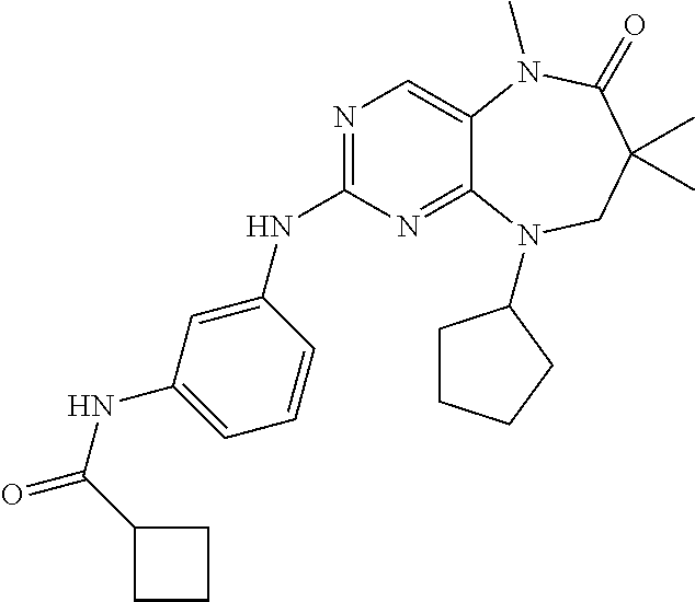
N1=C(NC2=CC(NC(C3CCC3)=O)=CC=C2)N=C2C(=C1)N(C)C(=O)C(C)(C)CN2C1CCCC1
